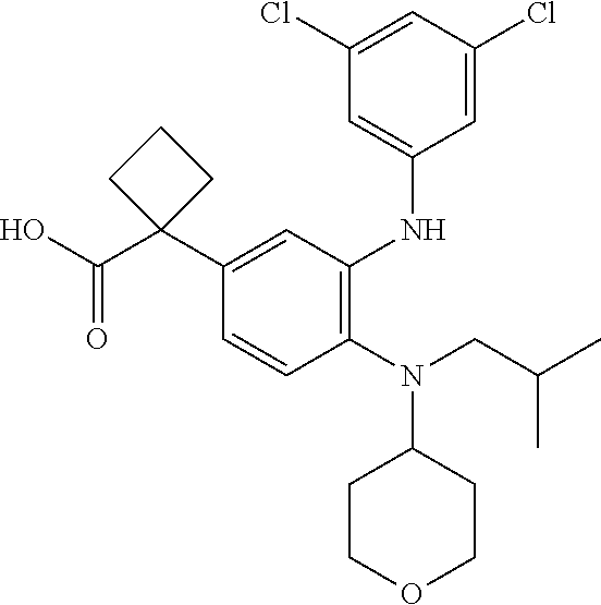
C1(N(CC(C)C)C2CCOCC2)=C(NC2=CC(Cl)=CC(Cl)=C2)C=C(C2(C(O)=O)CCC2)C=C1
